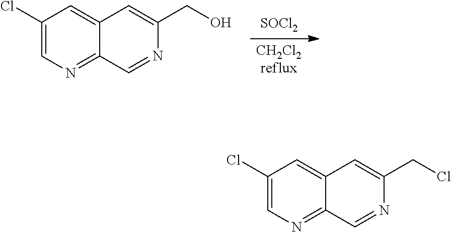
[SOCl2].[CH2Cl2reflux].ClC1=CN=C2C(=C1)C=C(CO)N=C2.ClC1=CN=C2C(=C1)C=C(CCl)N=C2
